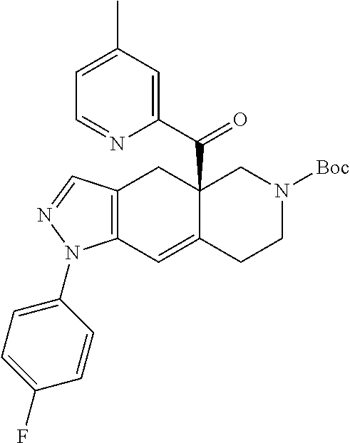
C12=C(C=C3C(C(C4=CC(C)=CC=N4)=O)(C1)CN([Boc])CC3)N(C1=CC=C(F)C=C1)N=C2
